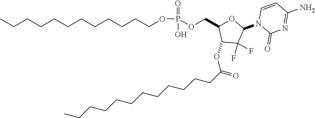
C1(OC(CCCCCCCCCCCC)=O)C(F)(F)C(N2C(=O)N=C(N)C=C2)OC1COP(=O)(O)OCCCCCCCCCCCC
